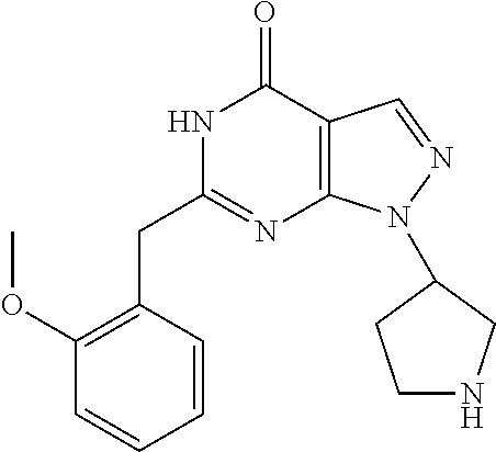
N1C(CC2=C(OC)C=CC=C2)=NC2=C(C1=O)C=NN2C1CNCC1
